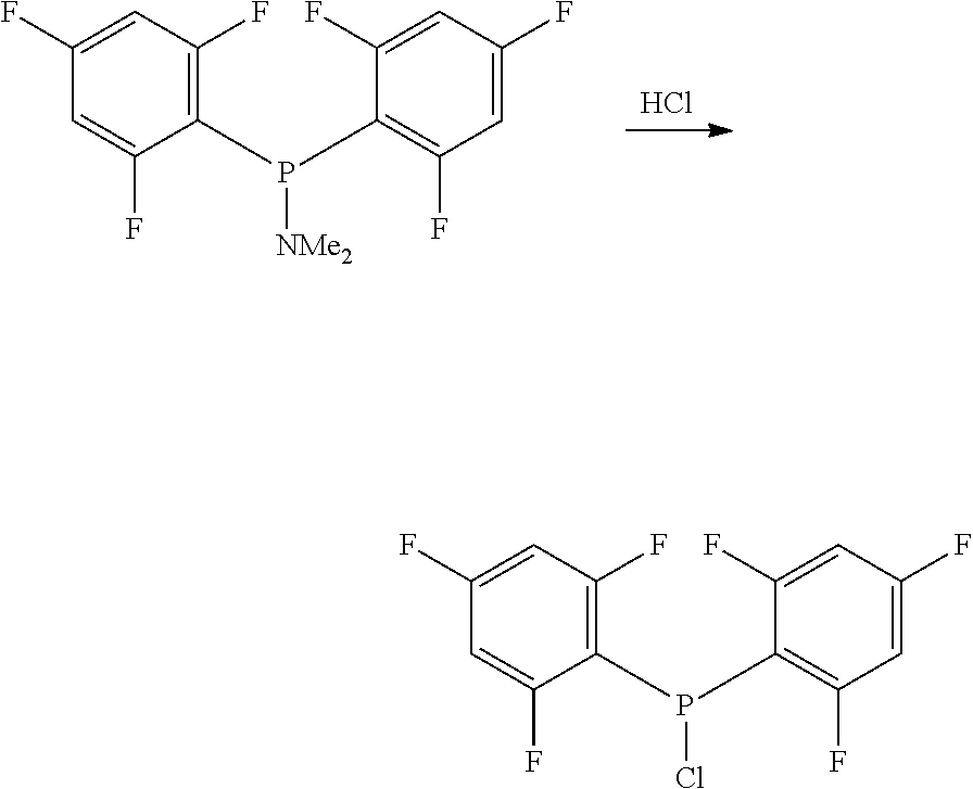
Cl.C1(F)=C(P(C2=C(F)C=C(F)C=C2F)[NMe2])C(F)=CC(F)=C1.C1(F)=C(P(C2=C(F)C=C(F)C=C2F)Cl)C(F)=CC(F)=C1
